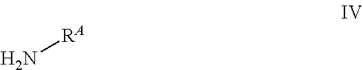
N[RA]
